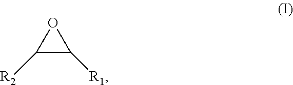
C1([R2])C([R1])O1
